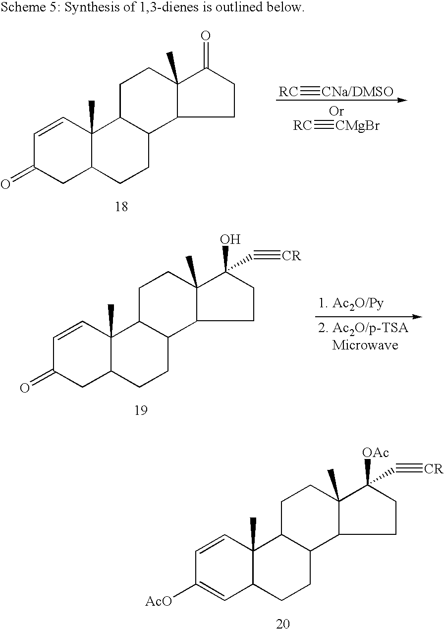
C1=CC2(C)C(C=C1[AcO])CCC1C2CCC2(C)C1CCC2([OAc])C#[CR].C1=CC2(C)C(CC1=O)CCC1C2CCC2(C)C1CCC2(O)C#[CR].C1=CC2(C)C(CC1=O)CCC1C2CCC2(C)C1CCC2=O.[RC]#[CMgBr].[RC]#[CNa/DMSO]
